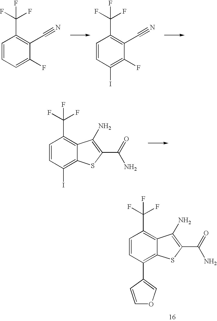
C1=CC(C2=COC=C2)=C2C(=C1C(F)(F)F)C(N)=C(C(=O)N)S2.C1=CC=C(F)C(C#N)=C1C(F)(F)F.C1=CC(I)=C(F)C(C#N)=C1C(F)(F)F.C1=CC(I)=C2C(=C1C(F)(F)F)C(N)=C(C(=O)N)S2
